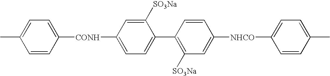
C1([SO3Na])=CC([CONH]C2=CC=C(C)C=C2)=CC=C1C1=C([SO3Na])C=C([NHCO]C2=CC=C(C)C=C2)C=C1
